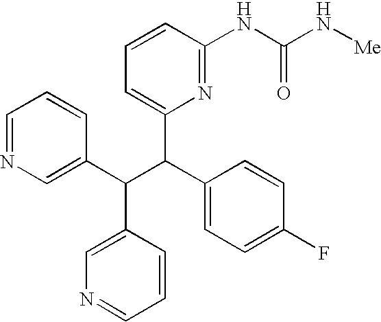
C1=NC=C(C(C(C2=CC=C(F)C=C2)C2=CC=CC(NC(=O)N[Me])=N2)C2=CN=CC=C2)C=C1
